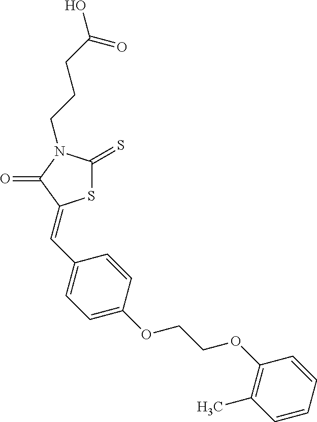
S1C(=S)N(CCCC(O)=O)C(=O)C1=CC1=CC=C(OCCOC2=C(C)C=CC=C2)C=C1
